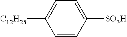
C1=CC([SO3H])=CC=C1[C12H25]
